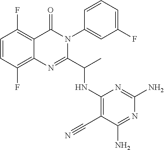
C1=CC(F)=C2C(=C1F)C(=O)N(C1=CC(F)=CC=C1)C(C(C)NC1=C(C#N)C(N)=NC(N)=N1)=N2
